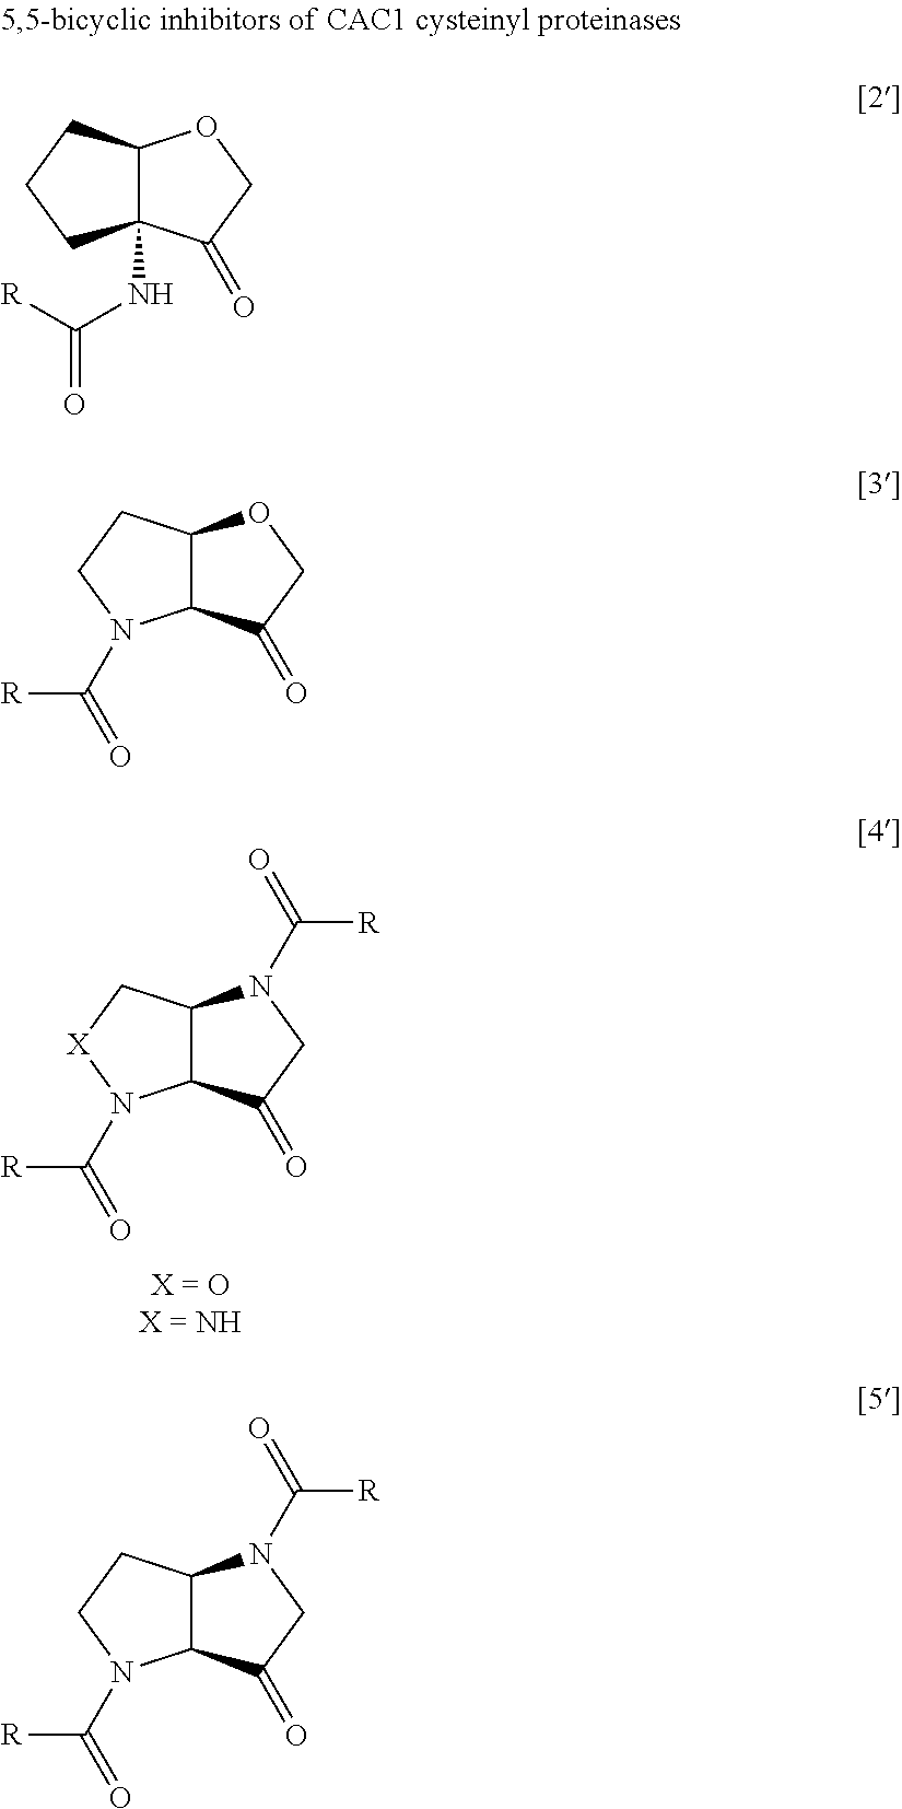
C12C(C[X]N1C(=O)[R])N(C(=O)[R])CC2=O.C12C(CCN1C(=O)[R])N(C(=O)[R])CC2=O.C12(NC(=O)[R])C(CCC1)OCC2=O.C12C(CCN1C(=O)[R])OCC2=O
